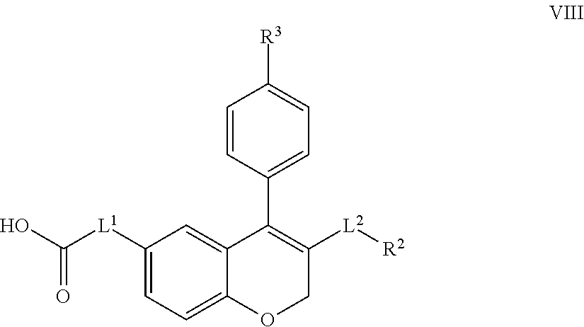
C1([L1]C(O)=O)=CC=C2C(=C1)C(C1=CC=C([R3])C=C1)=C([L2][R2])CO2
